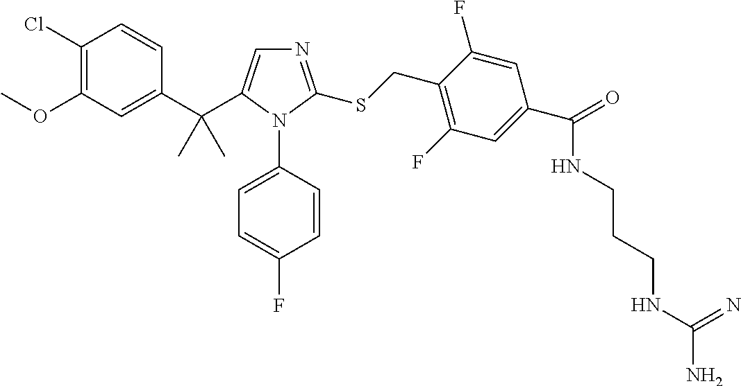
C1(C(C)(C)C2=CN=C(SCC3=C(F)C=C(C(NCCCNC(N)=N)=O)C=C3F)N2C2=CC=C(F)C=C2)=CC(OC)=C(Cl)C=C1
